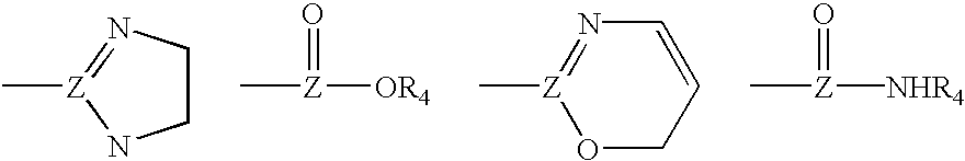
C1CN=[Z](C)N1.C[Z]([OR4])=O.C[Z]1=NC=CCO1.C[Z]([NHR4])=O
